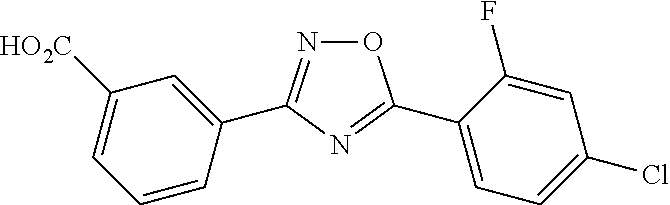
C1=CC(C2=NOC(C3=CC=C(Cl)C=C3F)=N2)=CC([HO2C])=C1
